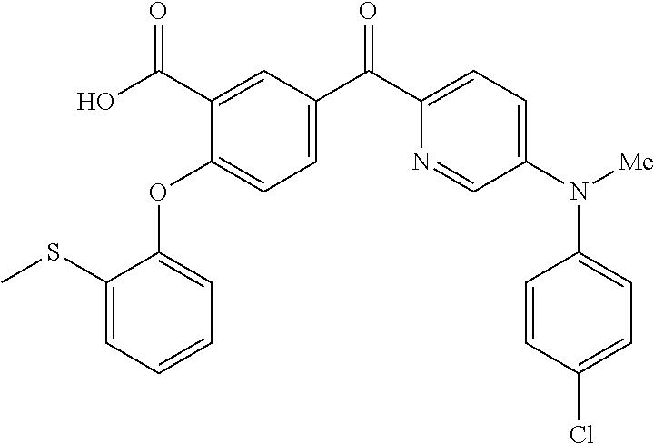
C1=C(SC)C(OC2=CC=C(C(C3=CC=C(N(C4=CC=C(Cl)C=C4)[Me])C=N3)=O)C=C2C(O)=O)=CC=C1
